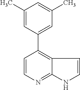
C1(C)=CC(C2=C3C(=NC=C2)NC=C3)=CC(C)=C1
